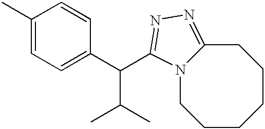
C1(C)=CC=C(C(C(C)C)C2=NN=C3CCCCCCN32)C=C1
